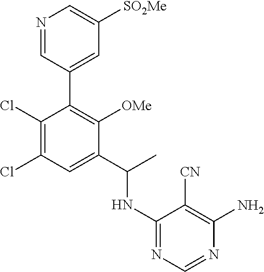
C1(Cl)=C(Cl)C=C(C(C)NC2=NC=NC(N)=C2[CN])C([OMe])=C1C1=CC([SO2Me])=CN=C1
